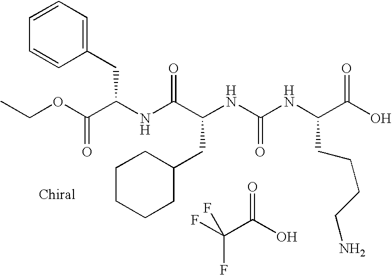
N(C(C(NC(NC(C(O)=O)CCCCN)=O)CC1CCCCC1)=O)C(C(OCC)=O)CC1=CC=CC=C1.FC(C(O)=O)(F)F
